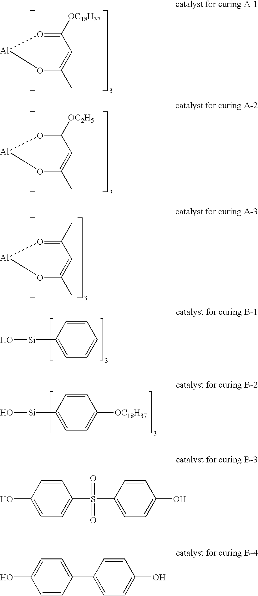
O1C(C)=CC([OC18H37])=O[Al]1.O1C(C)=CC([OC2H5])O[Al]1.O1C(C)=CC(C)=O[Al]1.C1([Si]O)=CC=C([OC18H37])C=C1.C1([Si]O)=CC=CC=C1.C1(O)=CC=C(S(C2=CC=C(O)C=C2)(=O)=O)C=C1.C1=C(O)C=CC(C2=CC=C(O)C=C2)=C1
